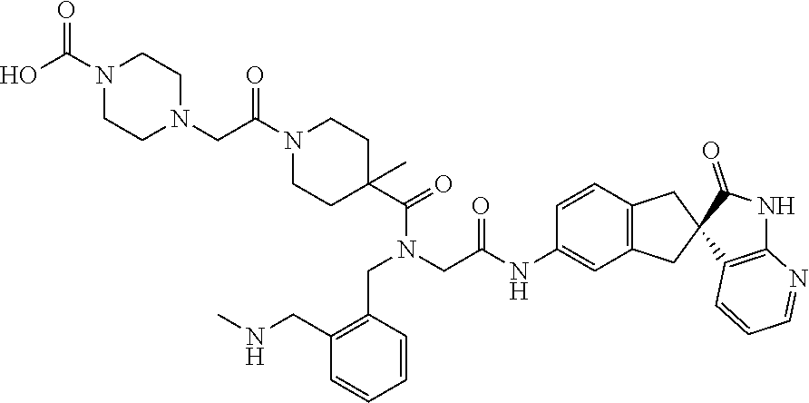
N1(C(O)=O)CCN(CC(N2CCC(C(=O)N(CC3=C(CNC)C=CC=C3)CC(=O)NC3=CC4=C(C=C3)CC3(C4)C4=C(NC3=O)N=CC=C4)(C)CC2)=O)CC1
